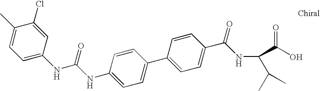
C1(NC(NC2=CC=C(C)C(Cl)=C2)=O)=CC=C(C2=CC=C(C(=O)NC(C(O)=O)C(C)C)C=C2)C=C1
